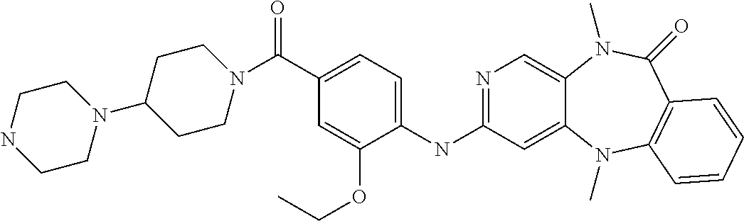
C1(C(=O)N2CCC(N3CCNCC3)CC2)=CC=C(NC2=NC=C3C(=C2)N(C)C2=C(C(=O)N3C)C=CC=C2)C(OCC)=C1
